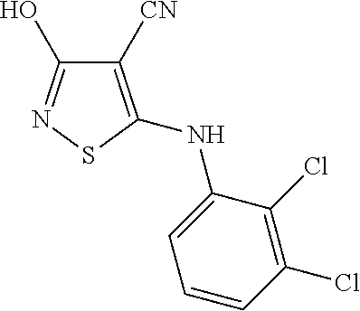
C1([CN])=C(NC2=CC=CC(Cl)=C2Cl)SN=C1O
